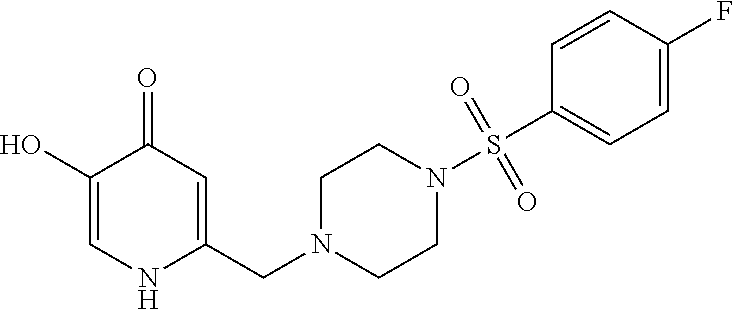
C1(O)=CNC(CN2CCN(S(C3=CC=C(F)C=C3)(=O)=O)CC2)=CC1=O
